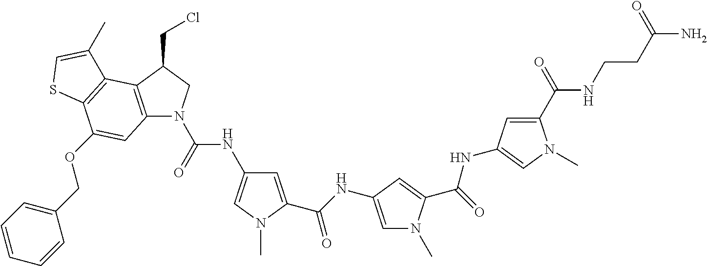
C12=C(C(CCl)CN1C(NC1=CN(C)C(C(=O)NC3=CN(C)C(C(=O)NC4=CN(C)C(C(NCCC(N)=O)=O)=C4)=C3)=C1)=O)C1=C(C(OCC3=CC=CC=C3)=C2)SC=C1C
